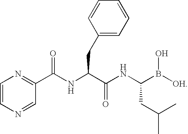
C1=CN=CC(C(NC(C(NC(B([OH])O)CC(C)C)=O)CC2=CC=CC=C2)=O)=N1
